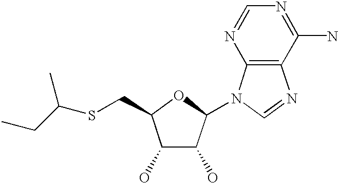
C1(O)C(O)C(N2C3=C(N=C2)C(N)=NC=N3)OC1CSC(CC)C
